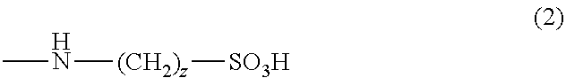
CN[(CH2)z][SO3H]
